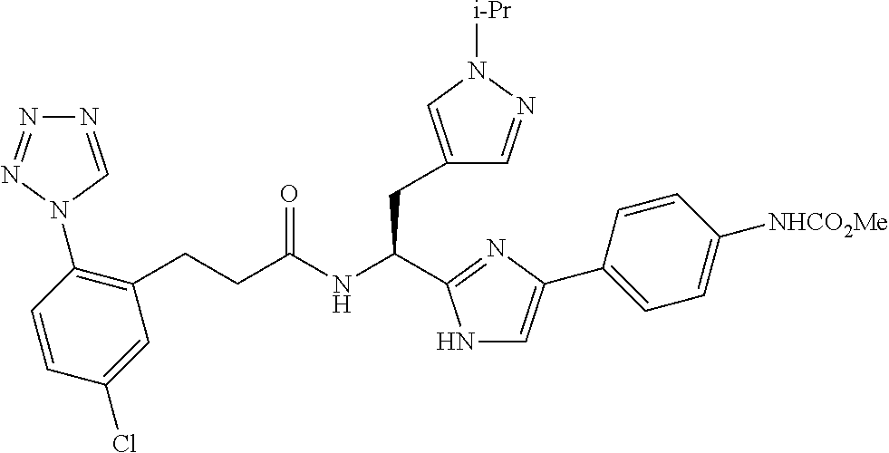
C(NC(CC1=CN([i-Pr])N=C1)C1=NC(C2=CC=C([NHCO2Me])C=C2)=CN1)(=O)CCC1=C(N2N=NN=C2)C=CC(Cl)=C1
